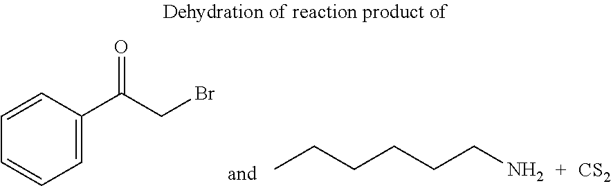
C(CCN)CCC.[CS2].C1=CC(C(CBr)=O)=CC=C1
